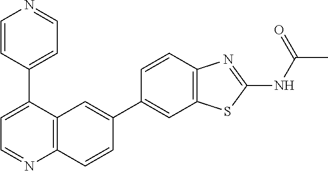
C12=C(C(C3=CC=NC=C3)=CC=N1)C=C(C1=CC3=C(C=C1)N=C(NC(C)=O)S3)C=C2
